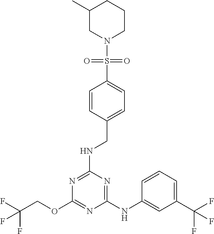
FC(F)(COC1=NC(NC2=CC(C(F)(F)F)=CC=C2)=NC(NCC2=CC=C(S(N3CC(C)CCC3)(=O)=O)C=C2)=N1)F
